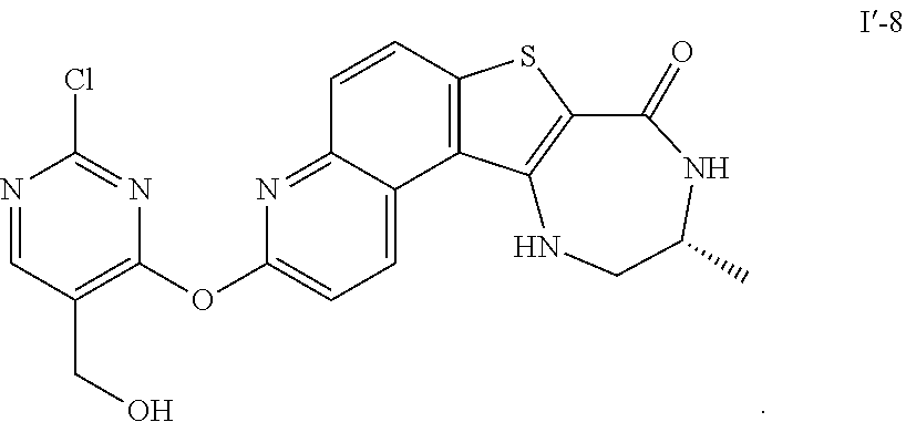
N1=CC(CO)=C(OC2=CC=C3C(=N2)C=CC2=C3C3=C(S2)C(=O)NC(C)CN3)N=C1Cl
